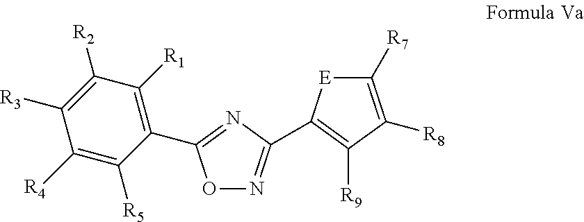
O1N=C(C2=C([R9])C([R8])=C([R7])[E]2)N=C1C1=C([R1])C([R2])=C([R3])C([R4])=C1[R5]
